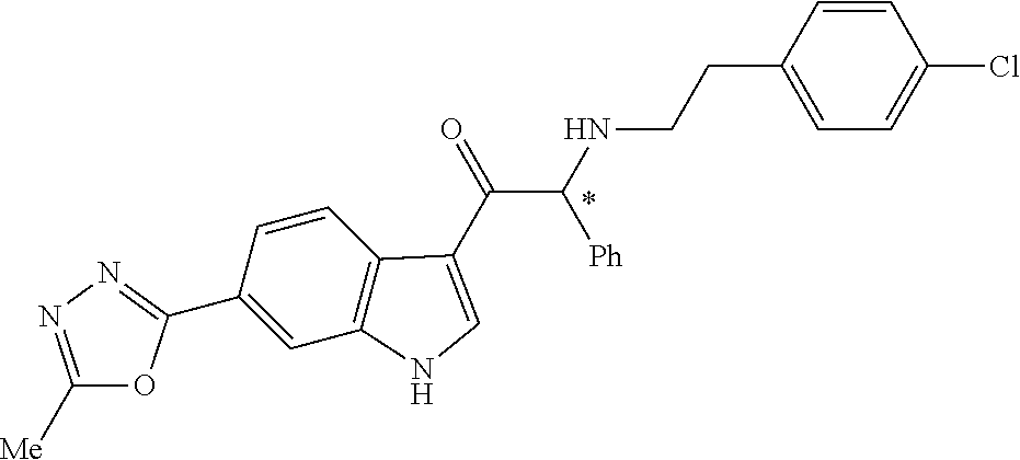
C1(C2=NN=C([Me])O2)=CC2=C(C=C1)C(C(=O)C(NCCC1=CC=C(Cl)C=C1)[Ph])=CN2
